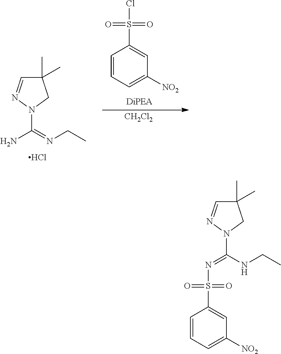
N1(C(=NCC)N)CC(C)(C)C=N1.Cl.C1=CC=C([NO2])C=C1S(=O)(=O)Cl.[CH2Cl2].N1(C(NCC)=NS(C2=CC([NO2])=CC=C2)(=O)=O)CC(C)(C)C=N1
